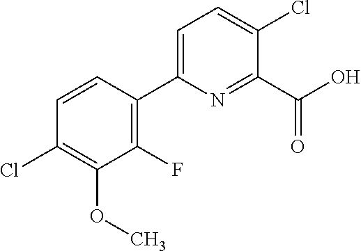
C1(F)=C(C2=CC=C(Cl)C(C(O)=O)=N2)C=CC(Cl)=C1OC
